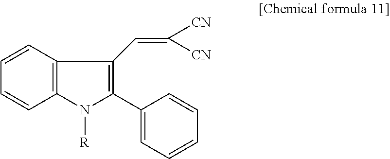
C1=CC=CC2=C1C(C=C([CN])[CN])=C(C1=CC=CC=C1)N2[R]
